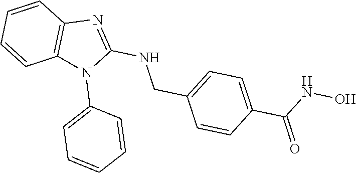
N(CC1=CC=C(C(=O)NO)C=C1)C1=NC2=C(N1C1=CC=CC=C1)C=CC=C2
